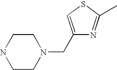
C1CN(CC2=CSC(C)=N2)CCN1
